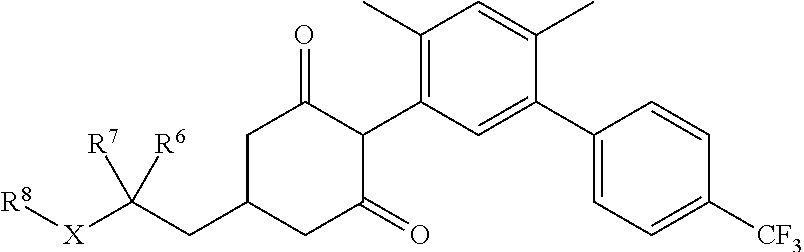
C1(C)=C(C2C(=O)CC(CC([X][R8])([R7])[R6])CC2=O)C=C(C2=CC=C([CF3])C=C2)C(C)=C1
